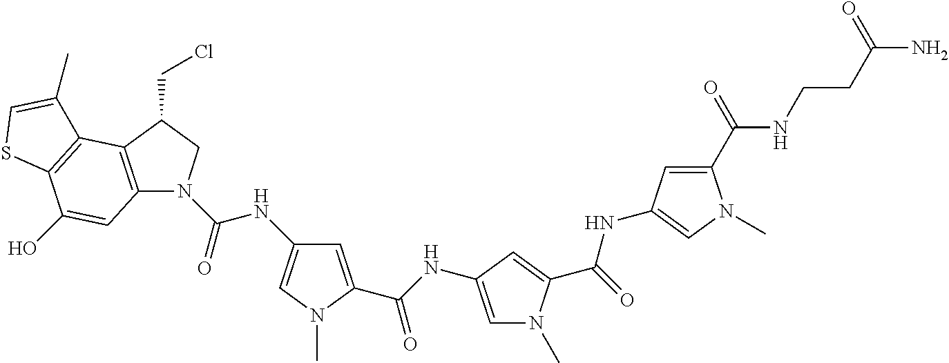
N(C(=O)N1C2=C(C(CCl)C1)C1=C(C(O)=C2)SC=C1C)C1=CN(C)C(C(=O)NC2=CN(C)C(C(NC3=CN(C)C(C(=O)NCCC(=O)N)=C3)=O)=C2)=C1
